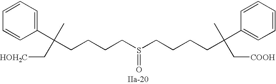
S(=O)(CCCCC(C1=CC=CC=C1)(C)C[HOH2C])CCCCC(C1=CC=CC=C1)(C)C[COOH]
